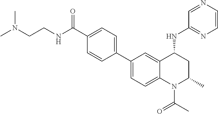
N(CCNC(C1=CC=C(C2=CC=C3C(=C2)C(NC2=NC=CN=C2)CC(C)N3C(C)=O)C=C1)=O)(C)C
